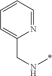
C1=CC=NC(CN*)=C1
